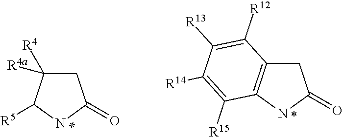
C1C(=O)NC2=C1C([R12])=C([R13])C([R14])=C2[R15].C1([R4])([R4a])C([R5])NC(=O)C1
